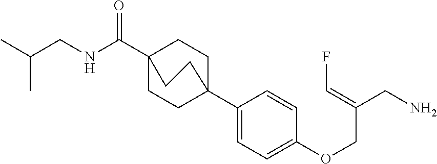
N(C(C12CCC(C3=CC=C(OCC(CN)=CF)C=C3)(CC1)CC2)=O)CC(C)C
